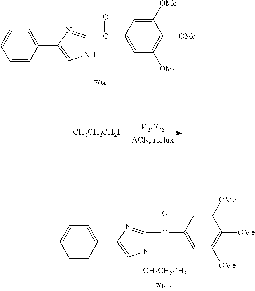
C1=CC=CC(C2=CN([CH2CH2CH3])C(C(=O)C3=CC([OMe])=C([OMe])C([OMe])=C3)=N2)=C1.C1=CC=CC(C2=CNC(C(=O)C3=CC([OMe])=C([OMe])C([OMe])=C3)=N2)=C1.[K2CO3].[CH3CH2CH2I]
